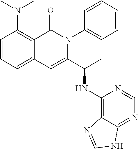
C1=CC=C2C(=C1N(C)C)C(=O)N(C1=CC=CC=C1)C(C(C)NC1=C3C(=NC=N1)NC=N3)=C2
